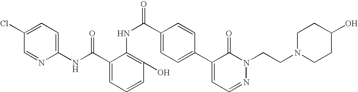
C1(Cl)=CC=C(NC(C2=CC=CC(O)=C2NC(=O)C2=CC=C(C3=CC=NN(CCN4CCC(O)CC4)C3=O)C=C2)=O)N=C1
